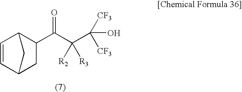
C1=CC2C(C(C(C([CF3])([CF3])O)([R2])[R3])=O)CC1C2
